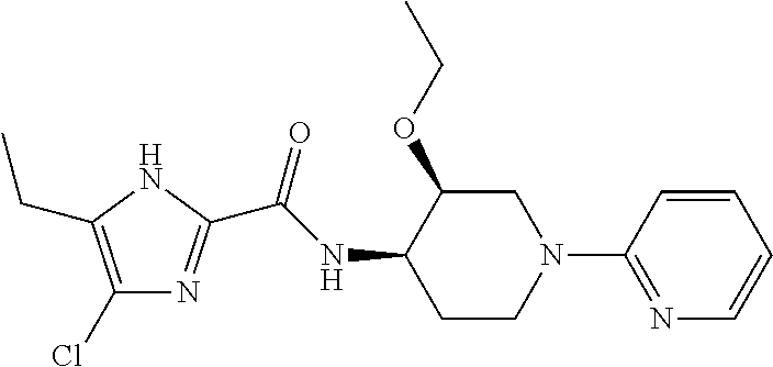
C1CN(C2=NC=CC=C2)CC(OCC)C1NC(=O)C1=NC(Cl)=C(CC)N1
